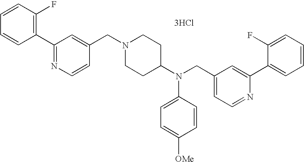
C1=CC=CC(F)=C1C1=NC=CC(CN2CCC(N(CC3=CC=NC(C4=CC=CC=C4F)=C3)C3=CC=C([OMe])C=C3)CC2)=C1.[3HCl]
